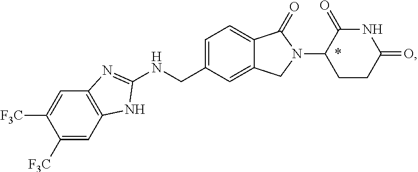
C1([F3C])=CC2=C(C=C1[F3C])N=C(NCC1=CC=C3C(=C1)CN(C1CCC(=O)NC1=O)C3=O)N2
